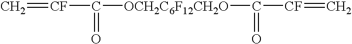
C=[CF]C([OCH2C6F12CH2O]C([CF]=C)=O)=O
